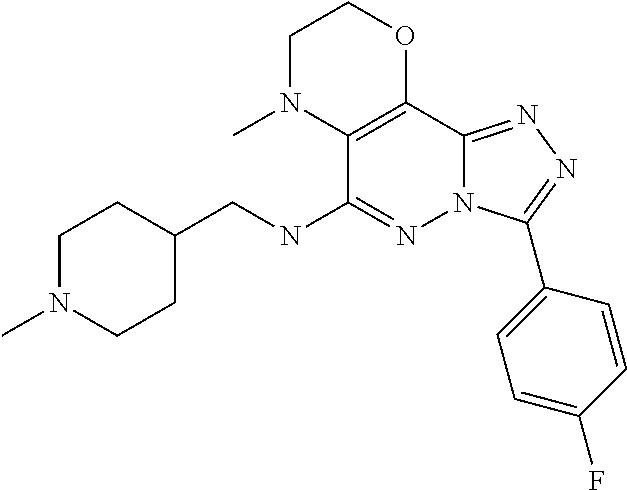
N(CC1CCN(C)CC1)C1=NN2C(=NN=C2C2=CC=C(F)C=C2)C2=C1N(C)CCO2
